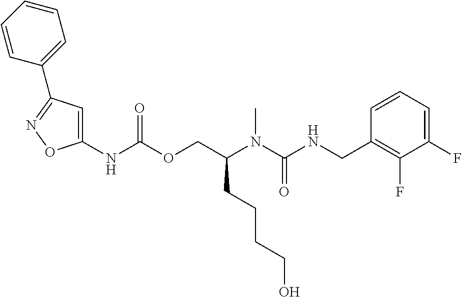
C1=CC(CNC(N(C(COC(NC2=CC(C3=CC=CC=C3)=NO2)=O)CCCCO)C)=O)=C(F)C(F)=C1
